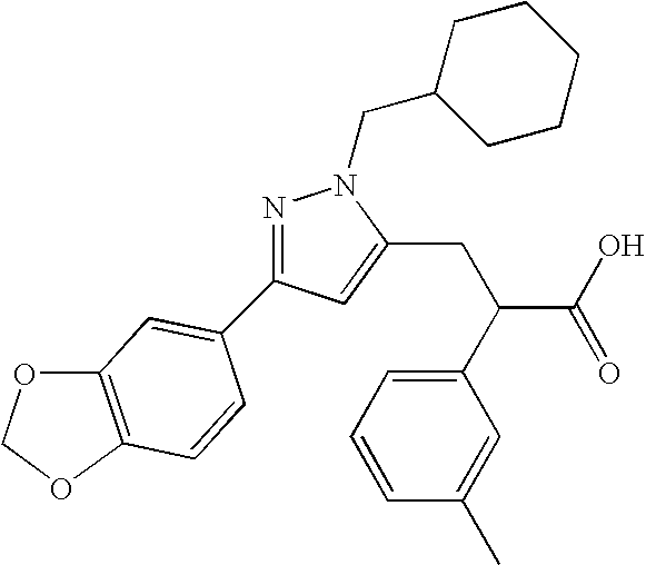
C1=C(CC(C2=CC=CC(C)=C2)C(O)=O)N(CC2CCCCC2)N=C1C1=CC2=C(OCO2)C=C1
